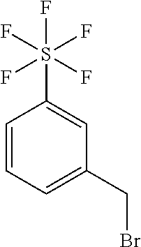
C1=CC=C(CBr)C=C1S(F)(F)(F)(F)F
